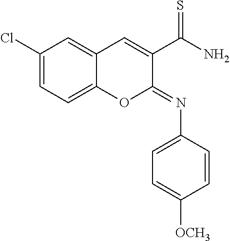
C1(Cl)=CC=C2C(=C1)C=C(C(=S)N)C(=NC1=CC=C([OCH3])C=C1)O2
